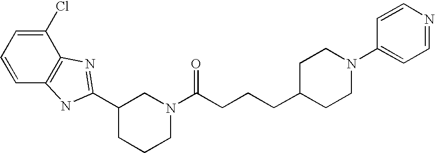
C1=CC2=C(C(Cl)=C1)N=C(C1CCCN(C(CCCC3CCN(C4=CC=NC=C4)CC3)=O)C1)N2
